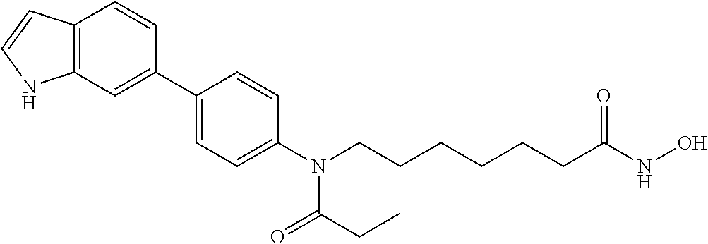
C1(C2=CC3=C(C=C2)C=CN3)=CC=C(N(CCCCCCC(NO)=O)C(=O)CC)C=C1
